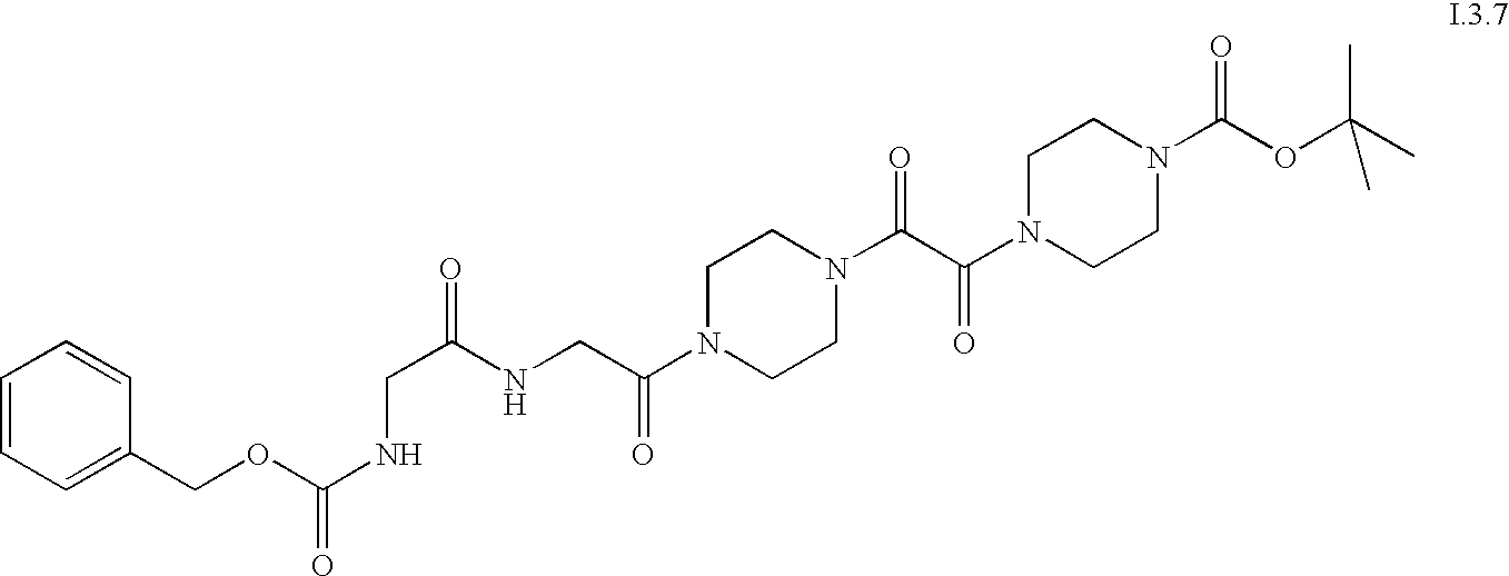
C1=CC=C(COC(NCC(=O)NCC(N2CCN(C(C(N3CCN(C(OC(C)(C)C)=O)CC3)=O)=O)CC2)=O)=O)C=C1
